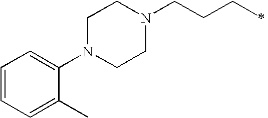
C1N(C2=CC=CC=C2C)CCN(CCCC)C1
